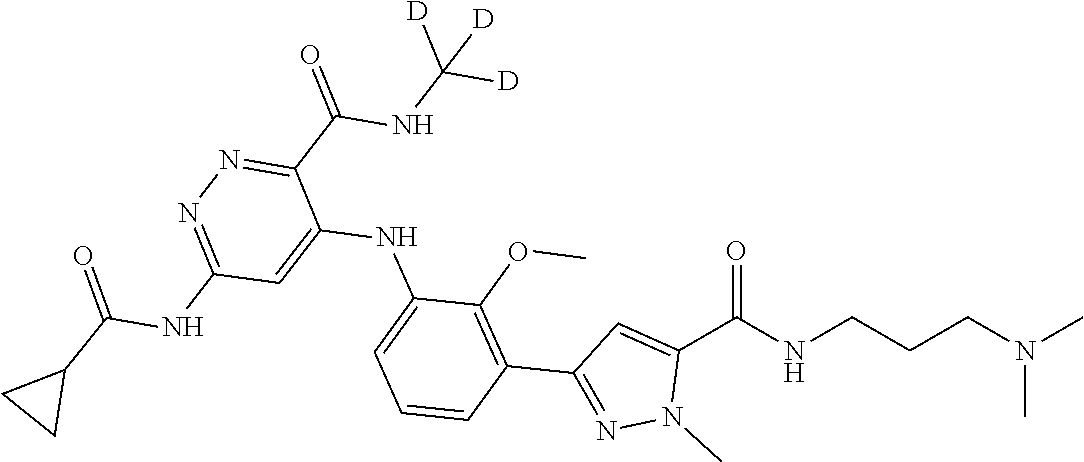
N(CCCNC(C1=CC(C2=C(OC)C(NC3=CC(NC(=O)C4CC4)=NN=C3C(NC([D])([D])[D])=O)=CC=C2)=NN1C)=O)(C)C
